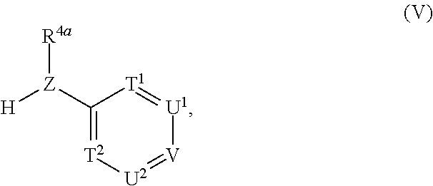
C1([Z]([H])[R4a])=[T2][U2]=[V][U1]=[T1]1
